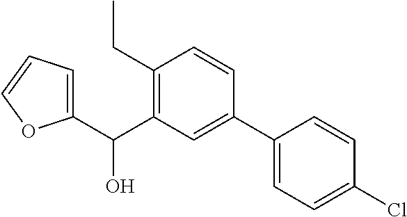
C1(C(O)C2=C(CC)C=CC(C3=CC=C(Cl)C=C3)=C2)=CC=CO1
